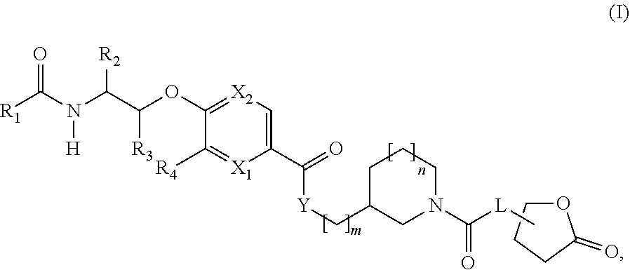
N1(C(=O)[L]C)CCCC(C[Y]C(C2=C[X2]=C(OC(C(N([H])C(=O)[R1])[R2])[R3])C([R4])=[X1]2)=O)C1.C1CC(=O)OC1
